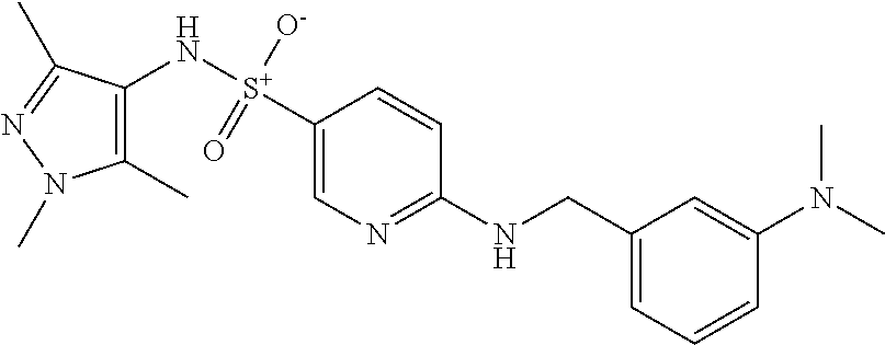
C1(N[S+](=O)([O-])C2=CN=C(NCC3=CC=CC(N(C)C)=C3)C=C2)=C(C)N(C)N=C1C
